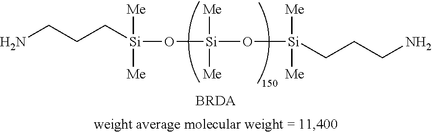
NCCC[Si](O[Si](O[Si](CCCN)([Me])[Me])([Me])[Me])([Me])[Me].[BRDA]
